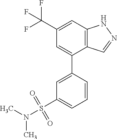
C12=C(C=C(C(F)(F)F)C=C1C1=CC(S(N(C)C)(=O)=O)=CC=C1)NN=C2
